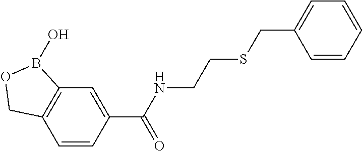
C12=C(C=CC(C(NCCSCC3=CC=CC=C3)=O)=C1)COB2O
